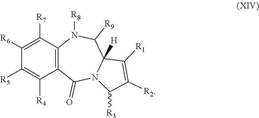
C1([R6])=C([R7])C2=C(C([R4])=C1[R5])C(=O)N1C([H])(C([R9])N2[R8])C([R1])=C([R2])C1[R3]
